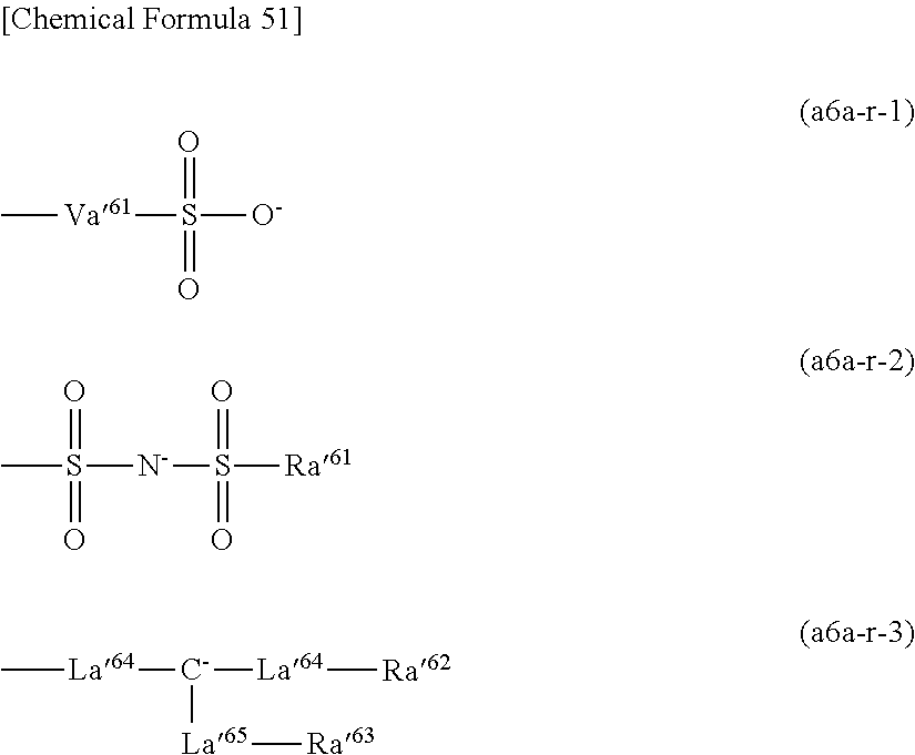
[Va61](S([O-])(=O)=O)C.S([N-]S([Ra61])(=O)=O)(C)(=O)=O.[C-]([La64][Ra62])([La64]C)[La65][Ra63]
